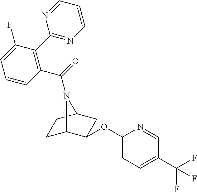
C1C2C(OC3=CC=C(C(F)(F)F)C=N3)CC(C1)N2C(=O)C1=C(C2=NC=CC=N2)C(F)=CC=C1
